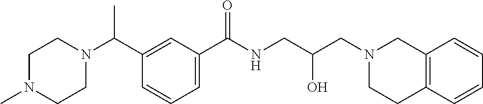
C1=C(C(NCC(CN2CC3=C(CC2)C=CC=C3)O)=O)C=C(C(N2CCN(C)CC2)C)C=C1
